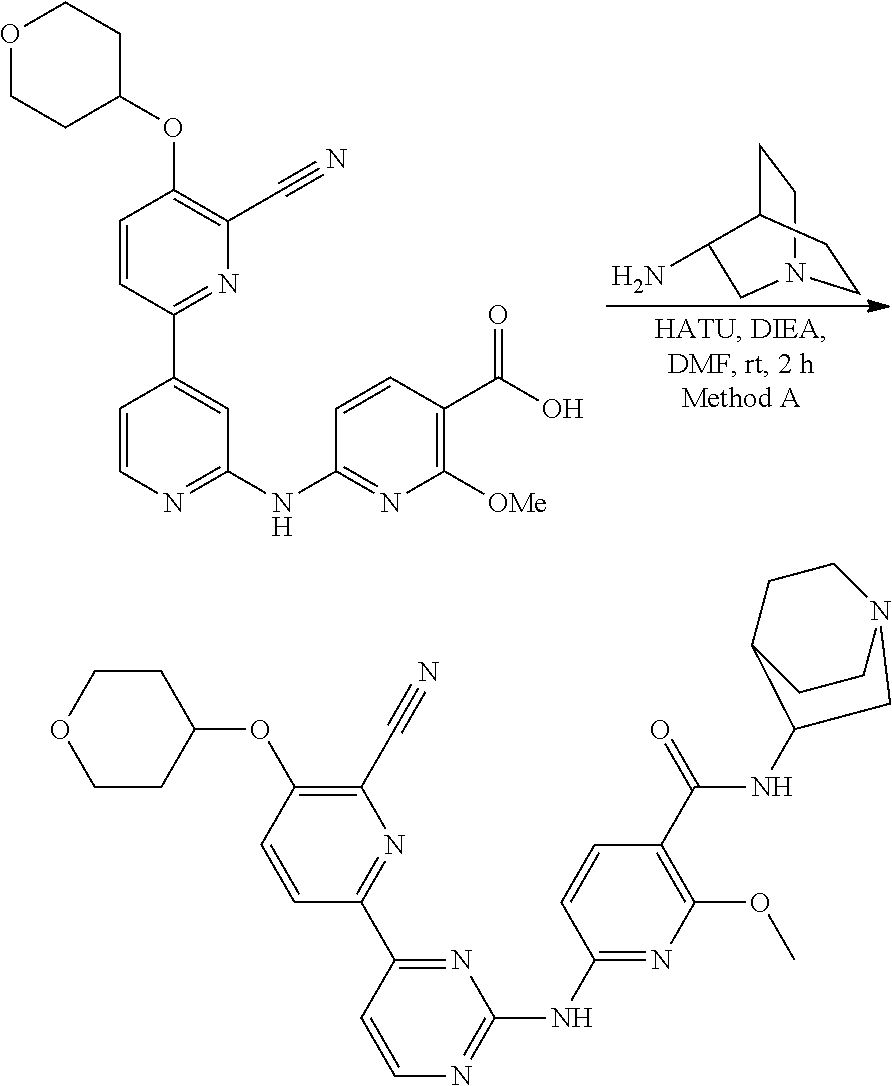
C1COCCC1OC1=C(C#N)N=C(C2=CC(NC3=NC([OMe])=C(C(=O)O)C=C3)=NC=C2)C=C1.C1CC2CCN1CC2N.C(#N)C1=C(OC2CCOCC2)C=CC(C2=NC(NC3=NC(OC)=C(C(=O)NC4C5CCN(CC5)C4)C=C3)=NC=C2)=N1
